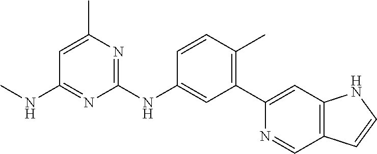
C1=CC(C)=C(C2=CC3=C(C=N2)C=CN3)C=C1NC1=NC(C)=CC(NC)=N1
